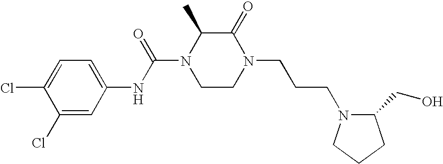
C1(Cl)=CC(NC(N2CCN(CCCN3C(CO)CCC3)C(=O)C2C)=O)=CC=C1Cl
